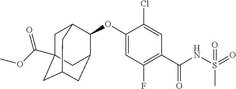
C1=C(OC2C3CC4CC(C(OC)=O)(CC2C4)C3)C(Cl)=CC(C(NS(C)(=O)=O)=O)=C1F
